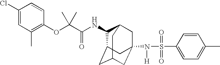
N(C(C(OC1=C(C)C=C(Cl)C=C1)(C)C)=O)C1C2CC3CC(N(S(=O)(=O)C4=CC=C(C)C=C4)[H])(CC1C3)C2
